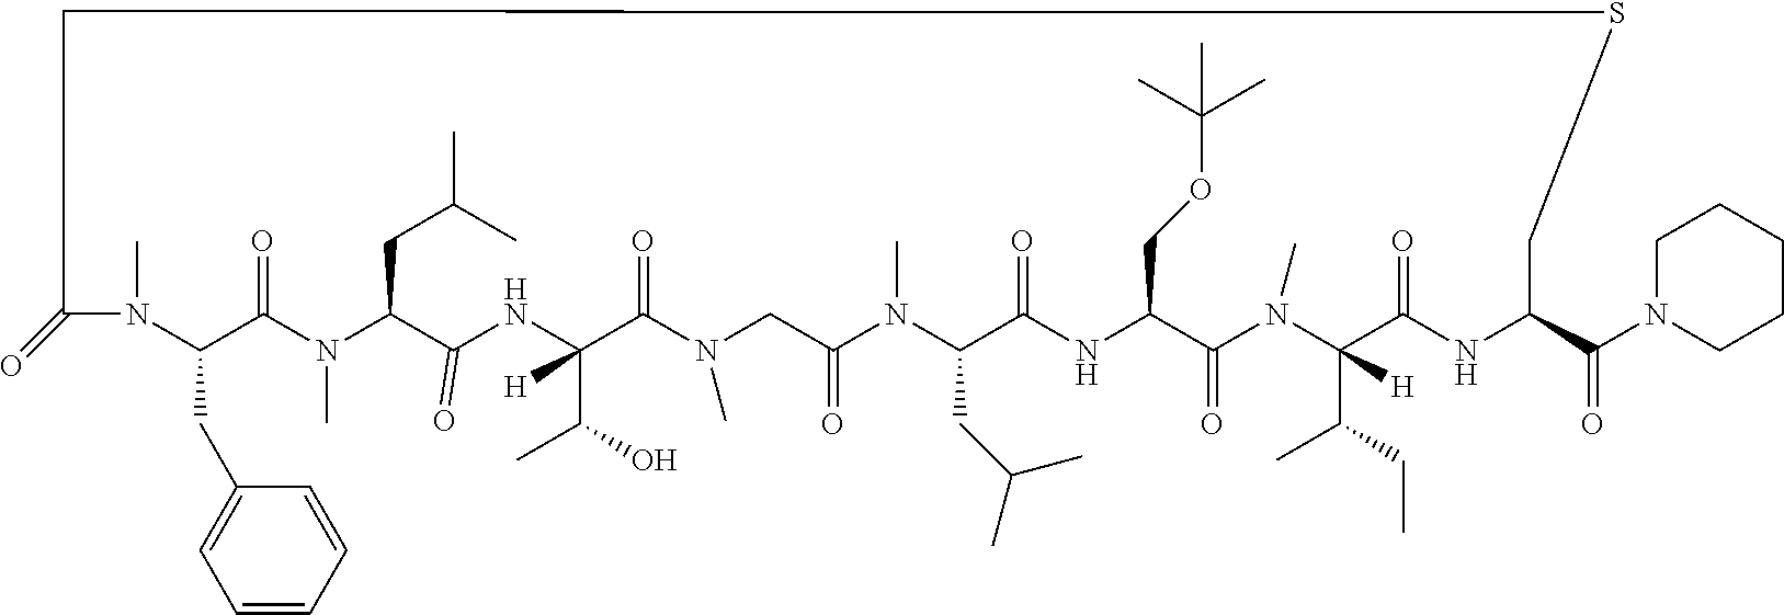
N1(C)C(CC2=CC=CC=C2)C(=O)N(C)C(CC(C)C)C(=O)NC(C(O)C)([H])C(=O)N(C)CC(=O)N(C)C(CC(C)C)C(=O)NC(COC(C)(C)C)C(=O)N(C)C(C(CC)C)([H])C(=O)NC(C(N2CCCCC2)=O)CSCC1=O
